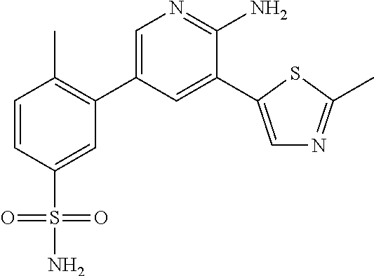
C1=CC(S(N)(=O)=O)=CC(C2=CN=C(N)C(C3=CN=C(C)S3)=C2)=C1C
